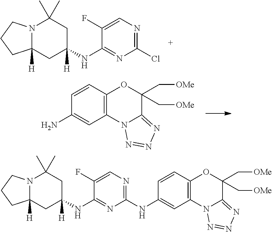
N12C([H])(CC(NC3=NC(Cl)=NC=C3F)([H])CC1(C)C)CCC2.C1(N)=CC2=C(C=C1)OC(C[OMe])(C[OMe])C1=NN=NN21.N12C([H])(CC(NC3=NC(NC4=CC5=C(C=C4)OC(C[OMe])(C[OMe])C4=NN=NN54)=NC=C3F)([H])CC1(C)C)CCC2
